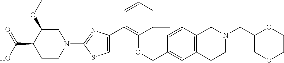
C1(C2=CSC(N3CC(OC)C(C(O)=O)CC3)=N2)=C(OCC2=CC3=C(C(C)=C2)CN(CC2COCCO2)CC3)C(C)=CC=C1
